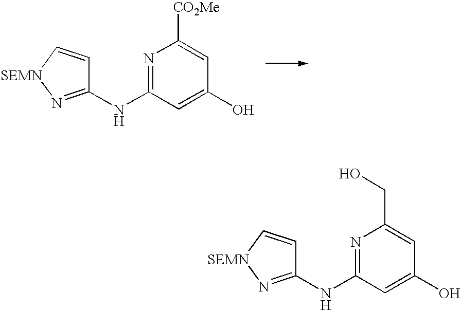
N1=C(NC2=N[SEMN]C=C2)C=C(O)C=C1CO.N1=C(NC2=N[SEMN]C=C2)C=C(O)C=C1[CO2Me]
